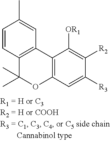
C12=C(C=C([R3])C([R2])=C1[OR1])OC(C)(C)C1=C2C=C(C)C=C1
